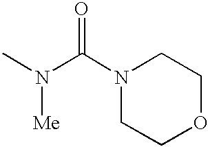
CN(C(N1CCOCC1)=O)[Me]
